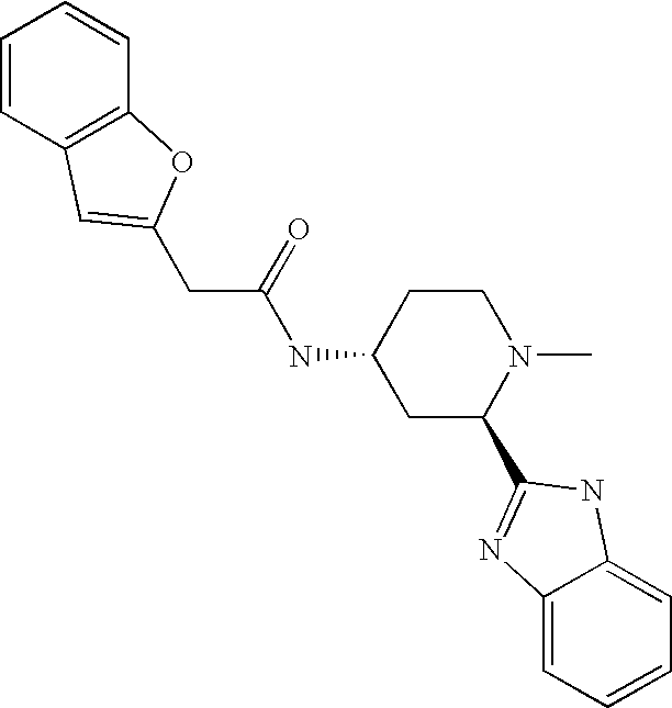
C(C(=O)NC1CC(C2=NC3=CC=CC=C3N2)N(C)CC1)C1=CC2=C(C=CC=C2)O1
